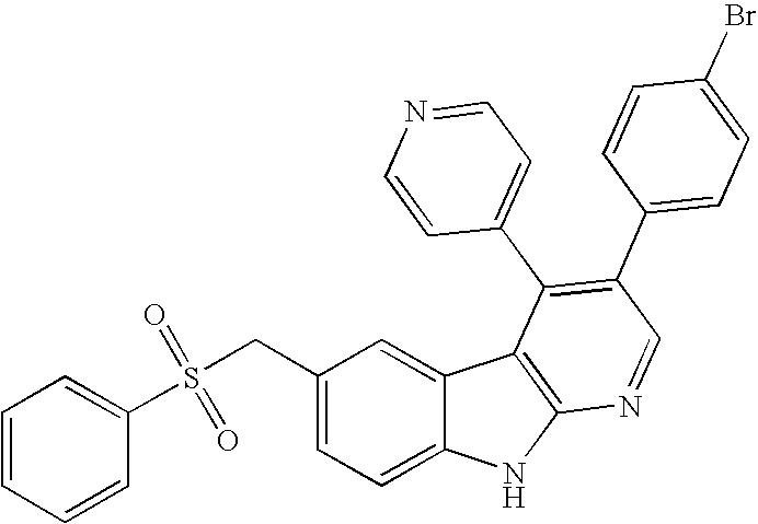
C1=CC=CC(S(CC2=CC=C3C(=C2)C2=C(N3)N=CC(C3=CC=C(Br)C=C3)=C2C2=CC=NC=C2)(=O)=O)=C1
